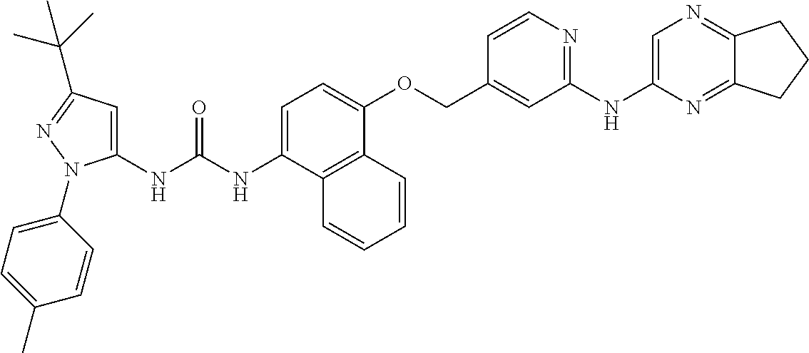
N(C(NC1=CC(C(C)(C)C)=NN1C1=CC=C(C)C=C1)=O)C1=CC=C(OCC2=CC(NC3=CN=C4C(=N3)CCC4)=NC=C2)C2=C1C=CC=C2
